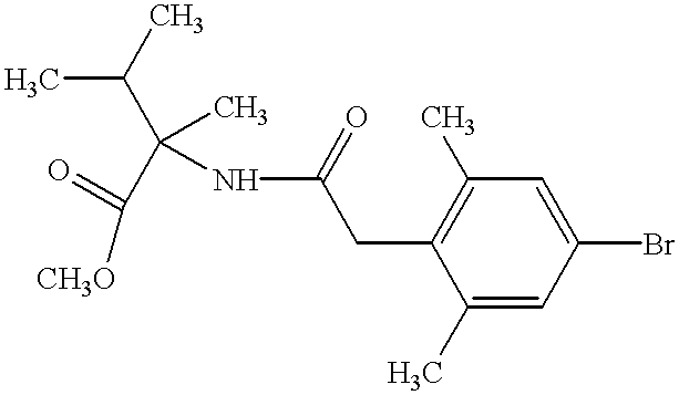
C1(CC(=O)NC(C(C)C)(C(=O)[CH3O])C)=C(C)C=C(Br)C=C1C
